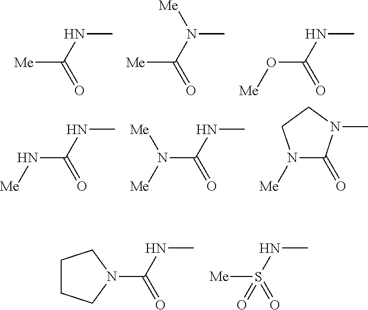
[Me]C(NC)=O.[Me]C(N(C)[Me])=O.O(C(NC)=O)[Me].N(C(NC)=O)[Me].N(C(NC)=O)([Me])[Me].N1([Me])C(=O)N(C)CC1.C1CCN(C(=O)NC)C1.[Me]S(=O)(NC)=O
